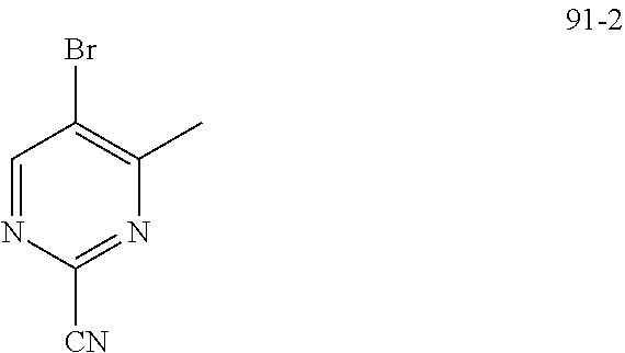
C1=NC([CN])=NC(C)=C1Br
